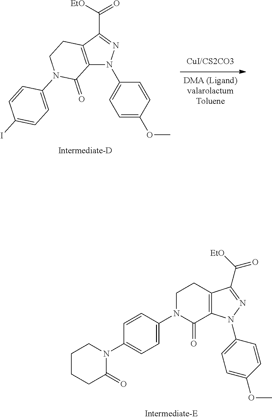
C12=C(C(C(=O)[EtO])=NN1C1=CC=C(OC)C=C1)CCN(C1=CC=C(I)C=C1)C2=O.C1CCC(=O)N(C2=CC=C(N3C(=O)C4=C(CC3)C(C(=O)[EtO])=NN4C3=CC=C(OC)C=C3)C=C2)C1
